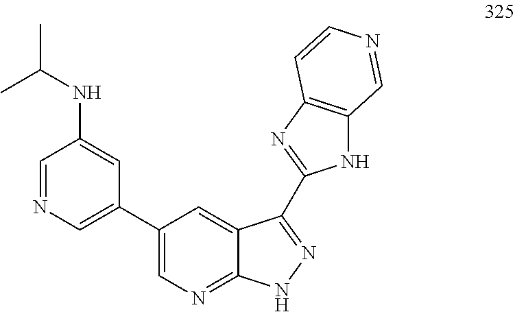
C1=NC=C(C2=CN=C3C(=C2)C(C2=NC4=C(N2)C=NC=C4)=NN3)C=C1NC(C)C
